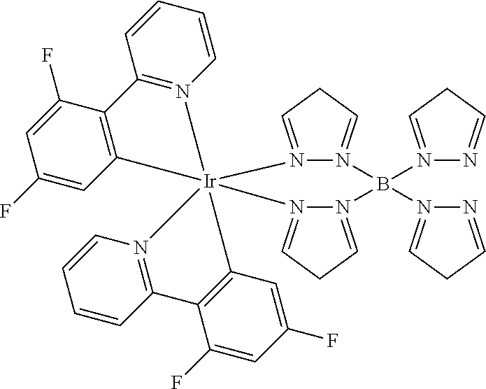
N12=CCC=N1B(N1=CCC=N1)(N1=CCC=N1)N1=CCC=N1[Ir]213(N2=C(C=CC=C2)C2=C1C=C(F)C=C2F)C1=C(C(F)=CC(F)=C1)C1=N3C=CC=C1
